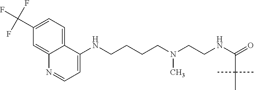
C1=C(C(F)(F)F)C=C2C(=C1)C(NCCCCN(CCNC(=O)C(C)(C)C)C)=CC=N2
